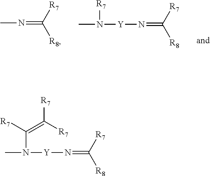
CN=C([R8])[R7].CN([Y]N=C([R8])[R7])[R7].CN(C(=C([R7])[R7])[R7])[Y]N=C([R8])[R7]
